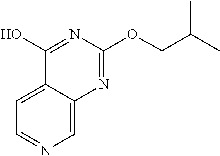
C1=C2C(=CN=C1)N=C(OCC(C)C)N=C2O
